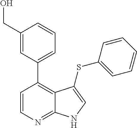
C1=CN=C2C(=C1C1=CC=CC(CO)=C1)C(SC1=CC=CC=C1)=CN2
